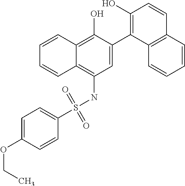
C1=C(C2=C(O)C=CC3=C2C=CC=C3)C(O)=C2C(=C1NS(C1=CC=C(OCC)C=C1)(=O)=O)C=CC=C2
